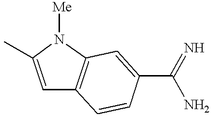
C1=C(C)N([Me])C2=C1C=CC(C(N)=N)=C2
